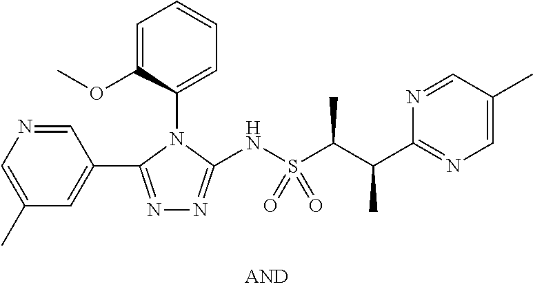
C1(C)=CN=CC(C2=NN=C(NS(C(C(C3=NC=C(C)C=N3)C)C)(=O)=O)N2C2=CC=CC=C2OC)=C1
